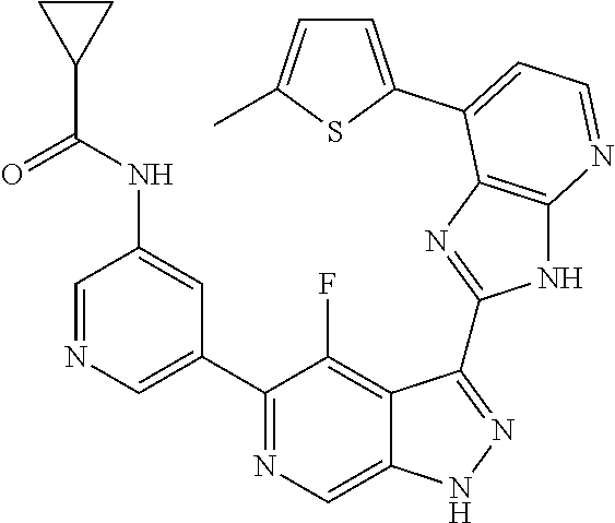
C1=NC=C(C2=NC=C3C(=C2F)C(C2=NC4=C(N2)N=CC=C4C2=CC=C(C)S2)=NN3)C=C1NC(C1CC1)=O
